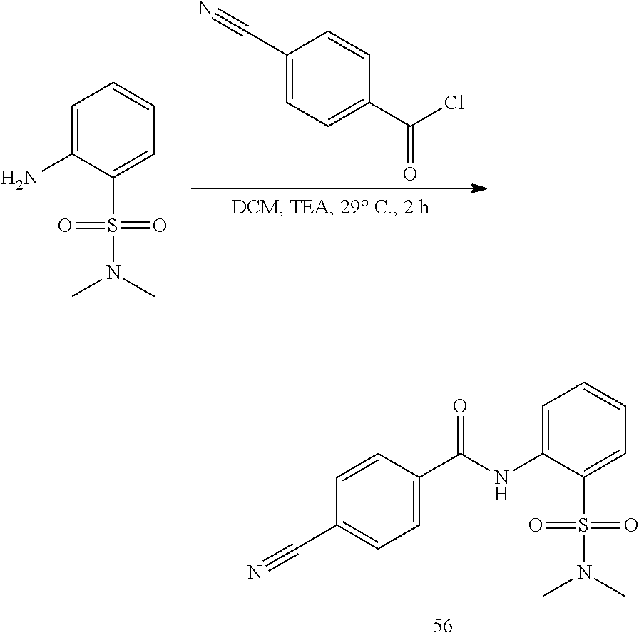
C1=C(NC(C2=CC=C(C#N)C=C2)=O)C(S(N(C)C)(=O)=O)=CC=C1.C1(C#N)=CC=C(C(Cl)=O)C=C1.C1=C(N)C(S(N(C)C)(=O)=O)=CC=C1
